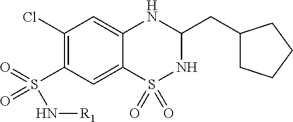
C1(Cl)=C(S(=O)(=O)N[R1])C=C2C(=C1)NC(CC1CCCC1)NS2(=O)=O
